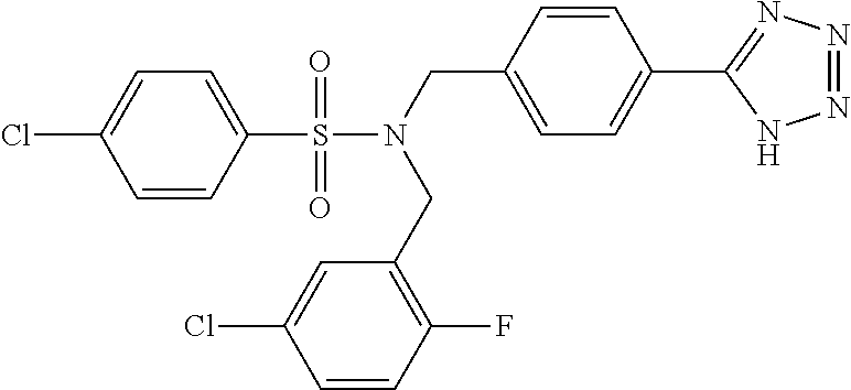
C1=CC(S(N(CC2=CC=C(C3=NN=NN3)C=C2)CC2=C(F)C=CC(Cl)=C2)(=O)=O)=CC=C1Cl
